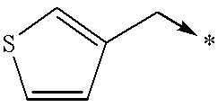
C1=CC(C->*)=CS1
